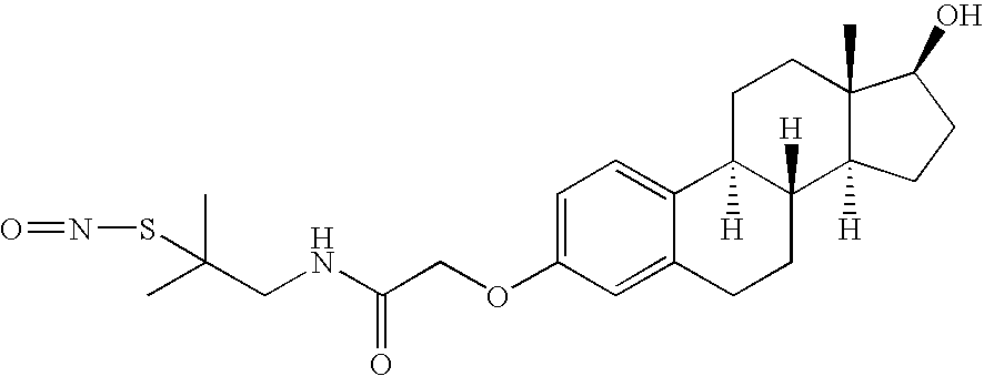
C1=C2C(=CC=C1OCC(NCC(SN=O)(C)C)=O)C1([H])C([H])(CC2)C2([H])C(C)(CC1)C(O)CC2
